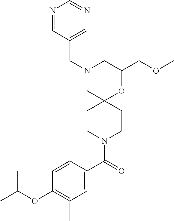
N1(CC2=CN=CN=C2)CC2(OC(COC)C1)CCN(C(C1=CC(C)=C(OC(C)C)C=C1)=O)CC2
